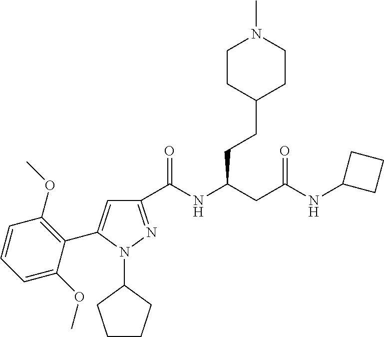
C1(C(NC(CC(NC2CCC2)=O)CCC2CCN(C)CC2)=O)=NN(C2CCCC2)C(C2=C(OC)C=CC=C2OC)=C1
